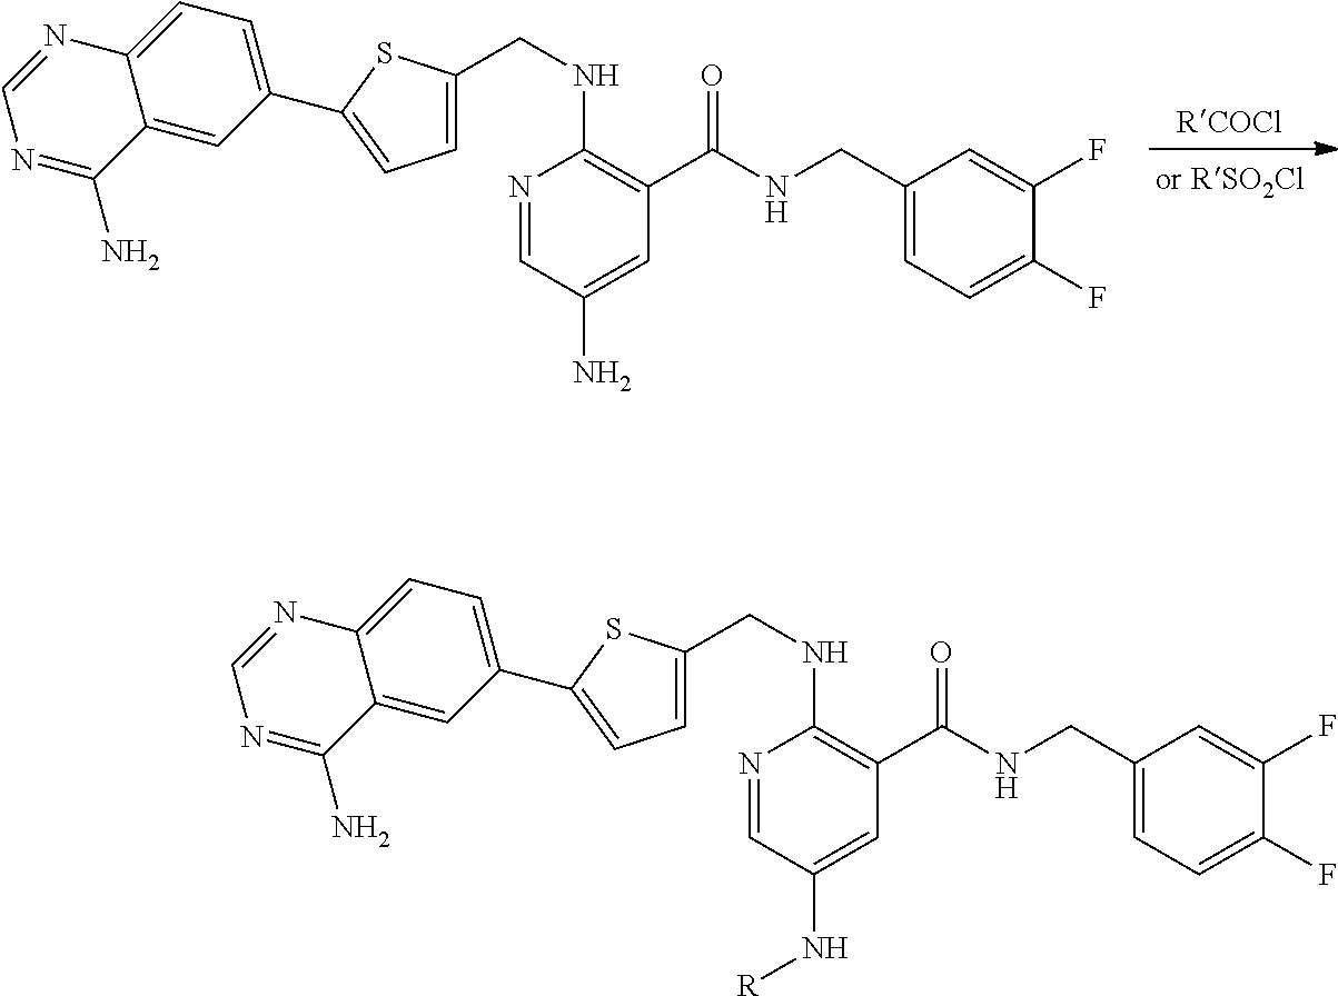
N1=CC(N[R])=CC(C(NCC2=CC=C(F)C(F)=C2)=O)=C1NCC1=CC=C(C2=CC=C3C(=C2)C(N)=NC=N3)S1.N1=CC(N)=CC(C(NCC2=CC=C(F)C(F)=C2)=O)=C1NCC1=CC=C(C2=CC=C3C(=C2)C(N)=NC=N3)S1
